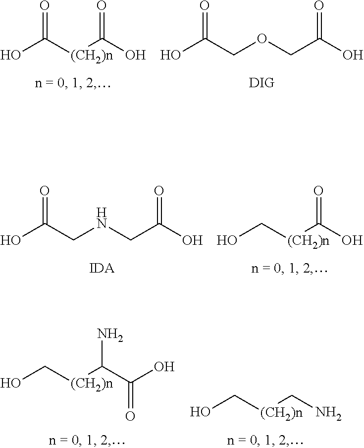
O=C([(CH2)n]C(O)=O)O.O=C(COCC(O)=O)O.O=C(CNCC(O)=O)O.C([(CH2)n]C(O)=O)O.C([(CH2)n]CN)O.C([(CH2)n]C(C(O)=O)N)O
